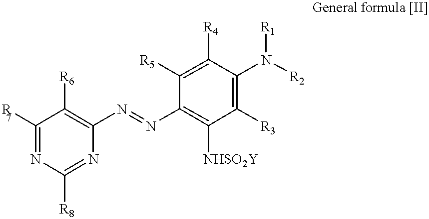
C1([R7])=NC([R8])=NC(N=NC2=C([NHSO2Y])C([R3])=C(N([R2])[R1])C([R4])=C2[R5])=C1[R6]
